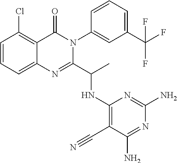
C1=CC=C2C(=C1Cl)C(=O)N(C1=CC(C(F)(F)F)=CC=C1)C(C(C)NC1=C(C#N)C(N)=NC(N)=N1)=N2
